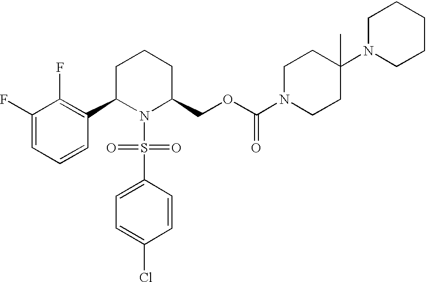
C1(F)=CC=CC(C2N(S(C3=CC=C(Cl)C=C3)(=O)=O)C(COC(N3CCC(N4CCCCC4)(C)CC3)=O)CCC2)=C1F
